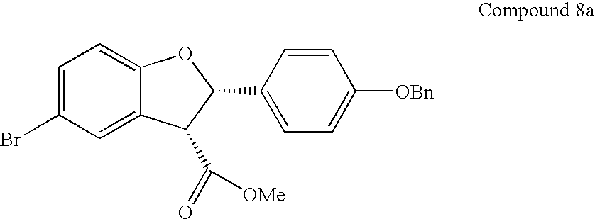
C1=C(Br)C=C2C(=C1)OC(C1=CC=C([OBn])C=C1)C2C(=O)[OMe]
